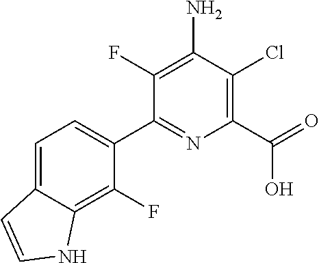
C1=C2C(=C(F)C(C3=NC(C(=O)O)=C(Cl)C(N)=C3F)=C1)NC=C2
